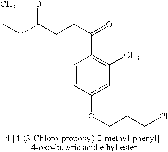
CCOC(CCC(=O)C1=C(C)C=C(OCCCCl)C=C1)=O
